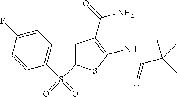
C1=C(F)C=CC(S(C2=CC(C(N)=O)=C(NC(C(C)(C)C)=O)S2)(=O)=O)=C1
